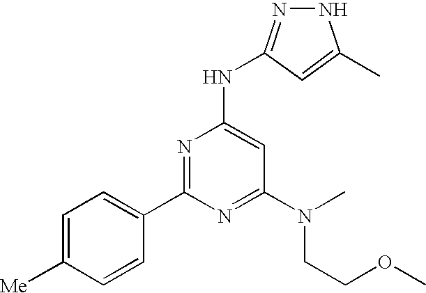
N1N=C(NC2=CC(N(CCOC)C)=NC(C3=CC=C([Me])C=C3)=N2)C=C1C
